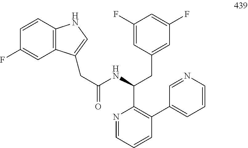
C12=C(NC=C1CC(=O)NC(CC1=CC(F)=CC(F)=C1)C1=C(C3=CC=CN=C3)C=CC=N1)C=CC(F)=C2
